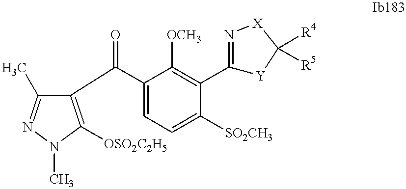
C1(C)=NN(C)C([OSO2C2H5])=C1C(=O)C1=CC=C([SO2CH3])C(C2=N[X]C([R4])([R5])[Y]2)=C1[OCH3]
